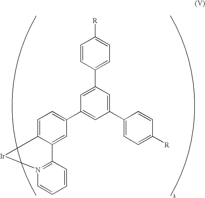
C1=CC(C2=CC(C3=CC=C4C(=C3)C3=N(C=CC=C3)[Ir]4)=CC(C3=CC=C([R])C=C3)=C2)=CC=C1[R]
